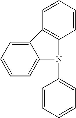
C1=CC=C2C(=C1)N(C1=CC=CC=C1)C1=C2C=CC=C1
